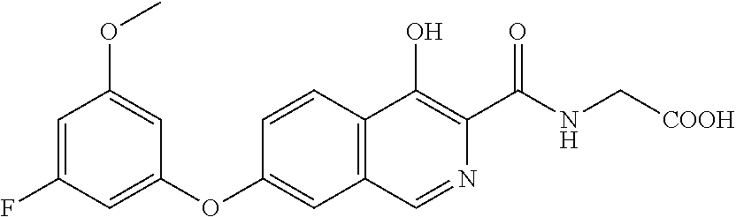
C1(OC2=CC3=C(C=C2)C(O)=C(C(NC[COOH])=O)N=C3)=CC(F)=CC(OC)=C1
